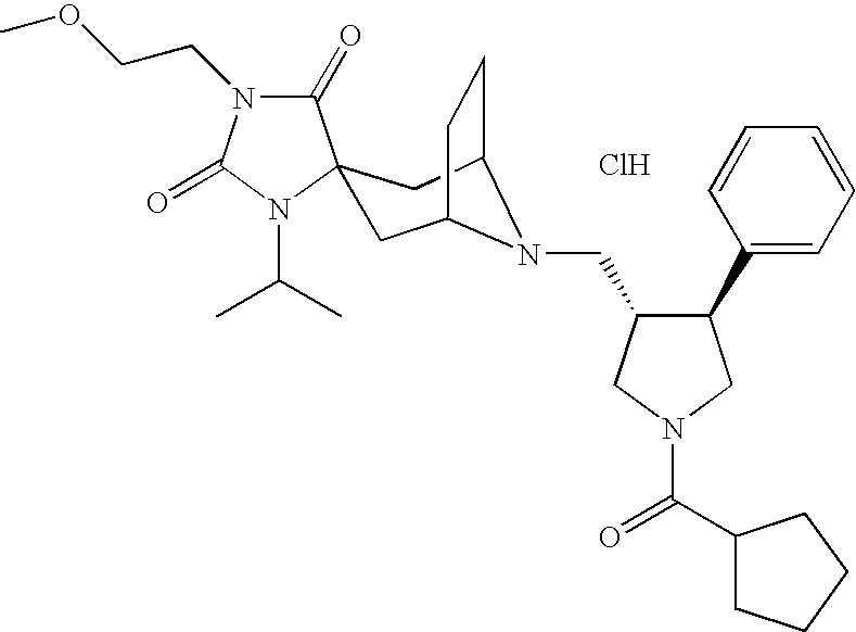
C1(=O)N(CCOC)C(=O)N(C(C)C)C12CC1CCC(C2)N1CC1C(C2=CC=CC=C2)CN(C(C2CCCC2)=O)C1.Cl
